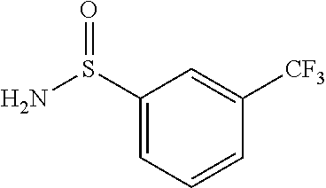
C1(S(N)=O)=CC=CC([CF3])=C1
